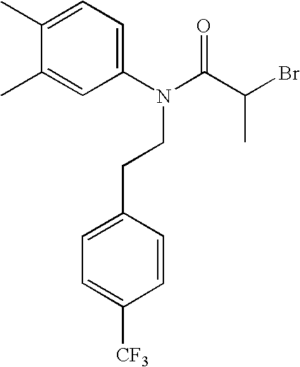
C1(C)=CC=C(N(C(C(Br)C)=O)CCC2=CC=C([CF3])C=C2)C=C1C
